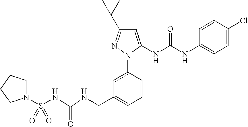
N(CC1=CC=CC(N2N=C(C(C)(C)C)C=C2NC(NC2=CC=C(Cl)C=C2)=O)=C1)C(NS(N1CCCC1)(=O)=O)=O
